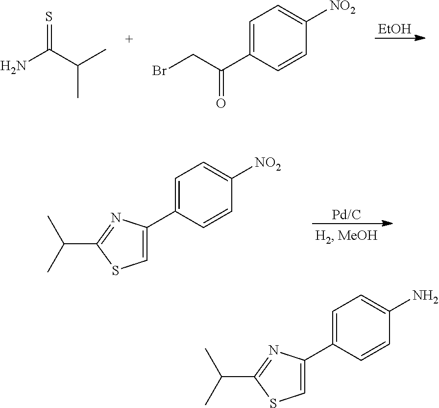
C1=C(C2=CSC(C(C)C)=N2)C=CC([NO2])=C1.[EtOH].S=C(C(C)C)N.C1=C(C(CBr)=O)C=CC([NO2])=C1.C1=C(C2=CSC(C(C)C)=N2)C=CC(N)=C1
